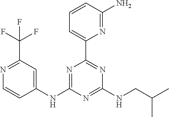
C1=CC(N)=NC(C2=NC(NCC(C)C)=NC(NC3=CC(C(F)(F)F)=NC=C3)=N2)=C1
